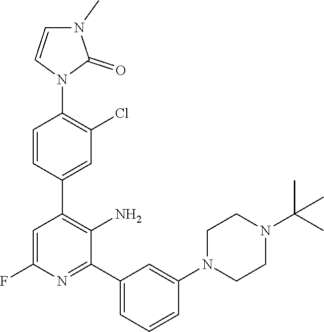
C1=CC(C2=C(N)C(C3=CC=CC(N4CCN(C(C)(C)C)CC4)=C3)=NC(F)=C2)=CC(Cl)=C1N1C(=O)N(C)C=C1
